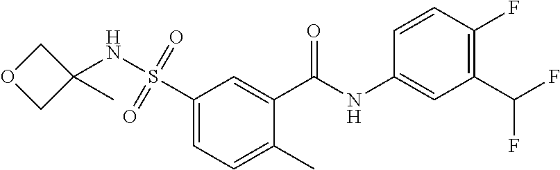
C1(C)=CC=C(S(=O)(=O)NC2(C)COC2)C=C1C(NC1=CC(C(F)F)=C(F)C=C1)=O
